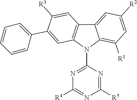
C12=CC([R2])=CC([R1])=C1N(C1=NC([R4])=NC([R5])=N1)C1=C2C=C([R3])C(C2=CC=CC=C2)=C1
